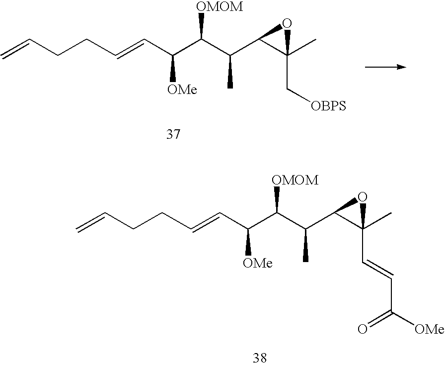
C(=CC(C(C(C1C(C)(C[OBPS])O1)C)[OMOM])[OMe])CCC=C.C(=CC(C(C(C1C(C)(C=CC([OMe])=O)O1)C)[OMOM])[OMe])CCC=C
